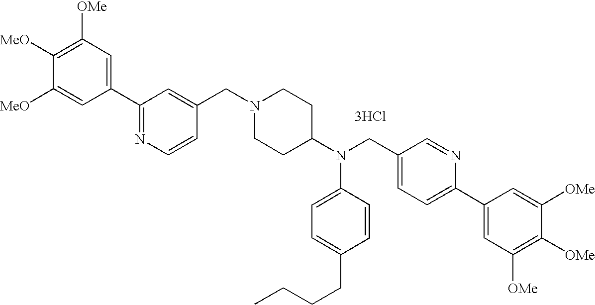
C1(C2=NC=CC(CN3CCC(N(CC4=CC=C(C5=CC([OMe])=C([OMe])C([OMe])=C5)N=C4)C4=CC=C(CCCC)C=C4)CC3)=C2)=CC([OMe])=C([MeO])C([MeO])=C1.[3HCl]
